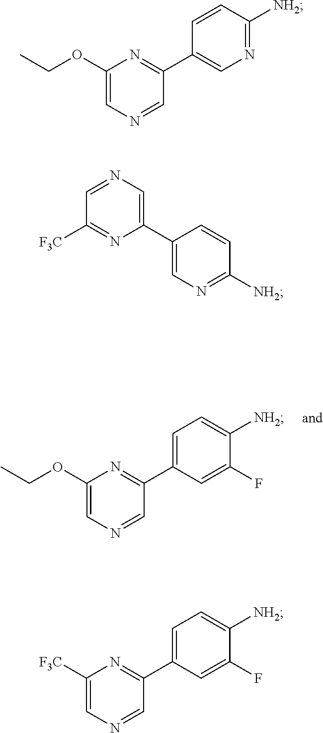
C1(OCC)=CN=CC(C2=CC=C([NH2])C(F)=C2)=N1.C1(OCC)=CN=CC(C2=CN=C([NH2])C=C2)=N1.C1(C2=CN=CC([F3C])=N2)=CN=C([NH2])C=C1.C1([F3C])=CN=CC(C2=CC=C([NH2])C(F)=C2)=N1
